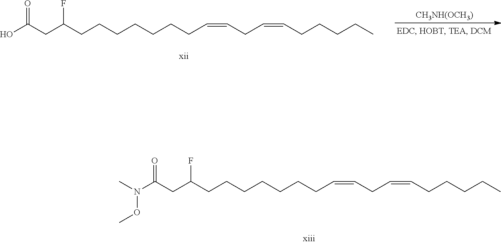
C(C(CCCCCCCC=CCC=CCCCCC)F)C(N(C)OC)=O.C(C(CCCCCCCC=CCC=CCCCCC)F)C(O)=O.[CH3NH(OCH3)]
